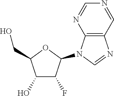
C1(O)C(F)C(N2C3=C(N=C2)C=NC=N3)OC1CO
